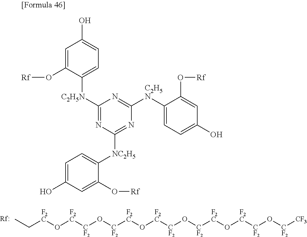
CC[F2C]O[F2C][CF2]O[CF2][F2C]O[F2C][CF2]O[CF2][F2C]O[F2C][CF2]O[CF2][CF3].[Rf].C1=C(O[Rf])C([C2H5N]C2=NC([NC2H5]C3=CC=C(O)C=C3O[Rf])=NC([C2H5N]C3=CC=C(O)C=C3O[Rf])=N2)=CC=C1O
